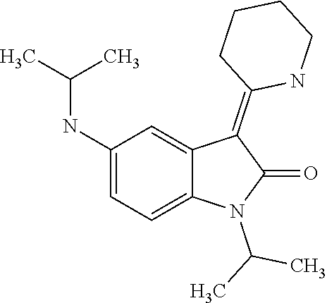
N1(C(C)C)C(=O)C(=C2CCCCN2)C2=CC(NC(C)C)=CC=C12
